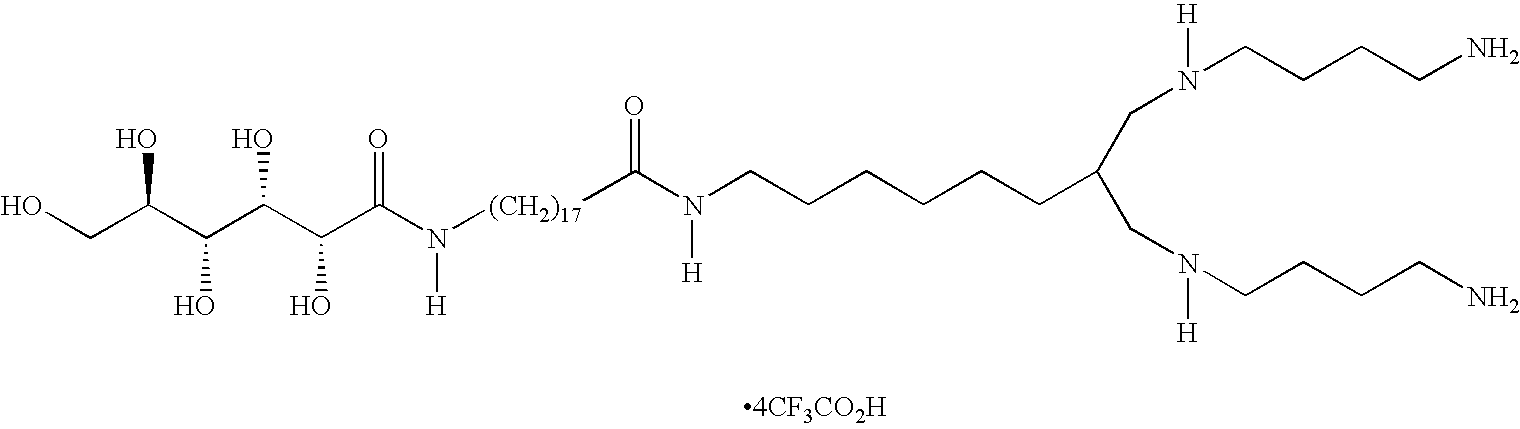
C(CN(CCCCN)[H])(CCCCCCN(C([(CH2)17]N(C(C(C(C(C(CO)O)O)O)O)=O)[H])=O)[H])CN(CCCCN)[H]
